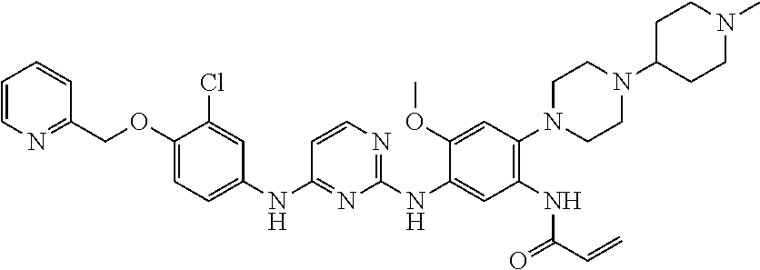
C1(COC2=CC=C(NC3=NC(NC4=CC(NC(C=C)=O)=C(N5CCN(C6CCN(C)CC6)CC5)C=C4OC)=NC=C3)C=C2Cl)=NC=CC=C1
